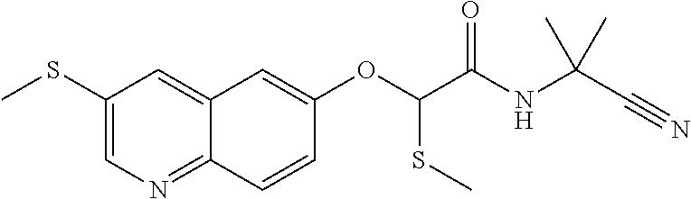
C1(SC)=CN=C2C(=C1)C=C(OC(C(NC(C#N)(C)C)=O)SC)C=C2
